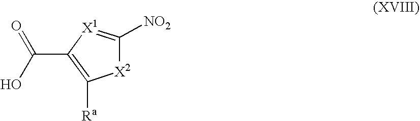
[X2]1C([NO2])=[X1]C(C(O)=O)=C1[Ra]
